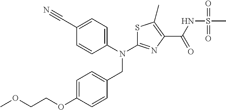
N(C1=NC(C(NS(C)(=O)=O)=O)=C(C)S1)(CC1=CC=C(OCCOC)C=C1)C1=CC=C(C#N)C=C1
